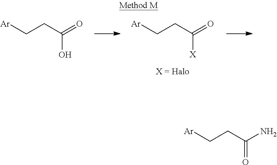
[Ar]CCC(=O)[X].[Ar]CCC(=O)O.[Ar]CCC(N)=O
